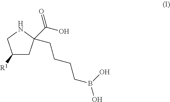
C1([R1])CC(CCCCB(O)O)(C(O)=O)NC1
